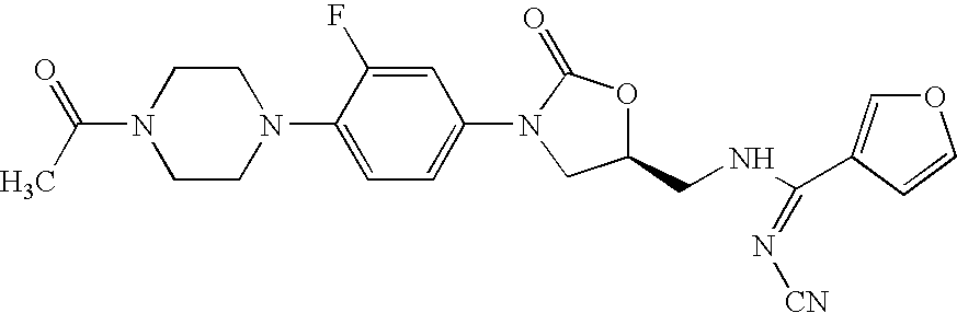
C1CN(C(=O)C)CCN1C1=CC=C(N2C(=O)OC(CNC(C3=COC=C3)=N[CN])C2)C=C1F
